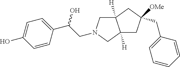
C12([H])CN(CC(C3=CC=C(O)C=C3)O)CC1([H])CC(CC1=CC=CC=C1)([OMe])C2
